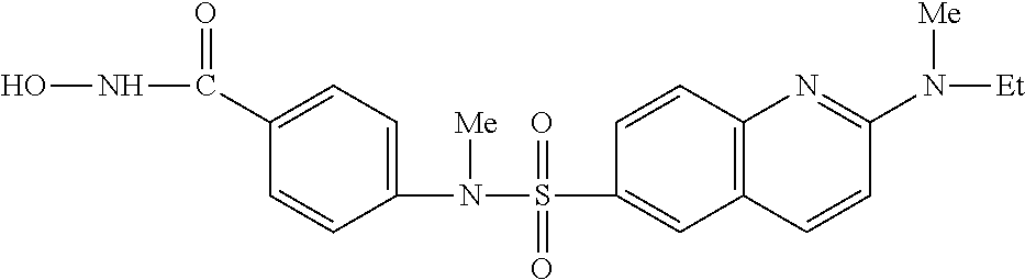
ONC(C1=CC=C(N([Me])S(=O)(=O)C2=CC3=C(C=C2)N=C(N([Et])[Me])C=C3)C=C1)=O
